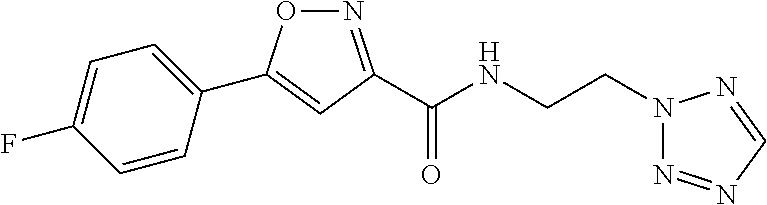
C1(C2=CC(C(NCCN3N=NC=N3)=O)=NO2)=CC=C(F)C=C1
